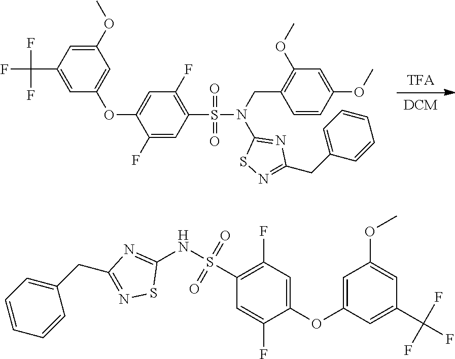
[TFA].[DCM].C1(F)=C(S(N(CC2=C(OC)C=C(OC)C=C2)C2=NC(CC3=CC=CC=C3)=NS2)(=O)=O)C=C(F)C(OC2=CC(OC)=CC(C(F)(F)F)=C2)=C1.C1=C(OC2=CC(F)=C(S(NC3=NC(CC4=CC=CC=C4)=NS3)(=O)=O)C=C2F)C=C(C(F)(F)F)C=C1OC
